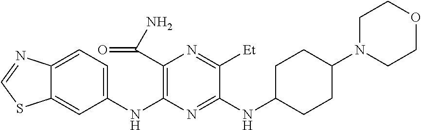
C1(NC2=C(C(N)=O)N=C([Et])C(NC3CCC(N4CCOCC4)CC3)=N2)=CC=C2C(=C1)SC=N2
